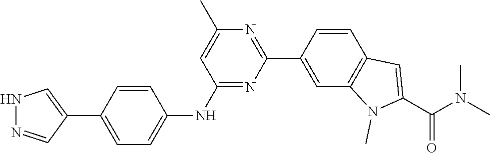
C1(C2=CC3=C(C=C2)C=C(C(N(C)C)=O)N3C)=NC(C)=CC(NC2=CC=C(C3=CNN=C3)C=C2)=N1
